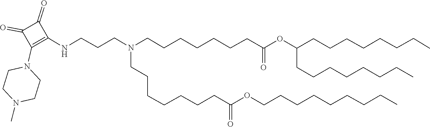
C1CN(C)CCN1C1=C(NCCCN(CCCCCCCC(OCCCCCCCCC)=O)CCCCCCCC(=O)OC(CCCCCCCC)CCCCCCCC)C(=O)C1=O
